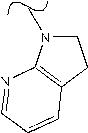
C1N(C)C2=C(C1)C=CC=N2
